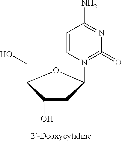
C1=CN(C2CC(O)C(CO)O2)=C(=O)N=C1N
